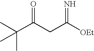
C(C(CC([OEt])=N)=O)(C)(C)C
